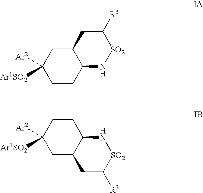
C1CC2C(CC1([Ar1SO2])[Ar2])CC([R3])[SO2]N2.C1C2C(CCC1([Ar1SO2])[Ar2])N[SO2]C([R3])C2
